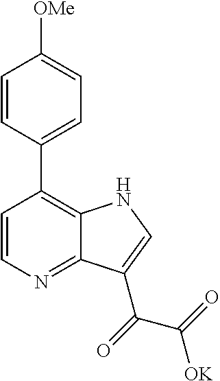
C1=CC(C2=CC=C([OMe])C=C2)=C2C(=N1)C(C(=O)C([OK])=O)=CN2
